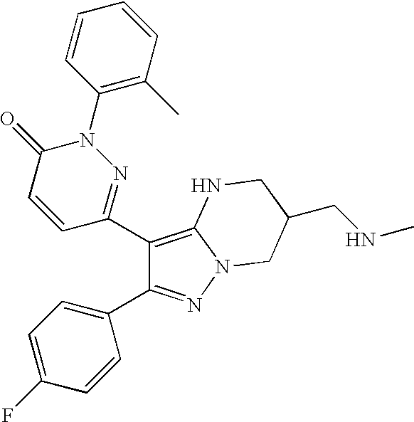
C1(C2=NN(C3=C(C)C=CC=C3)C(=O)C=C2)=C2N(N=C1C1=CC=C(F)C=C1)CC(CNC)CN2
